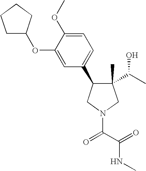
C1(C)(C(C)O)C(C2=CC=C(OC)C(OC3CCCC3)=C2)CN(C(C(=O)NC)=O)C1
